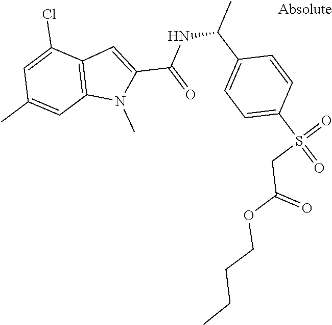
C12=C(C(Cl)=CC(C)=C1)C=C(C(NC(C)C1=CC=C(S(=O)(=O)CC(OCCCC)=O)C=C1)=O)N2C
